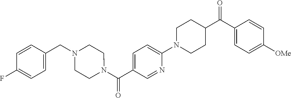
N1(C2=CC=C(C(=O)N3CCN(CC4=CC=C(F)C=C4)CC3)C=N2)CCC(C(C2=CC=C([OMe])C=C2)=O)CC1
